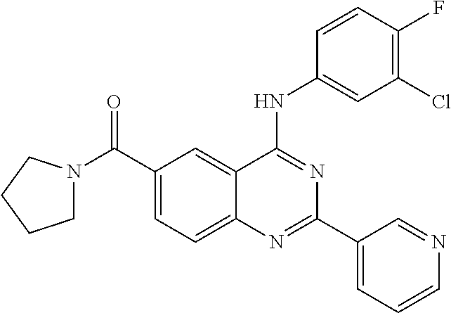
N(C1=NC(C2=CC=CN=C2)=NC2=CC=C(C(=O)N3CCCC3)C=C12)C1=CC(Cl)=C(F)C=C1
